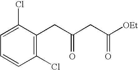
C(C1=C(Cl)C=CC=C1Cl)C(CC([OEt])=O)=O
